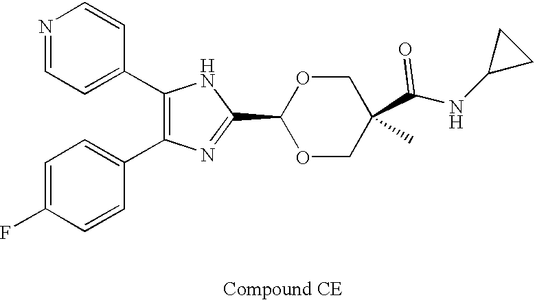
C1(C2=CC=NC=C2)=C(C2=CC=C(F)C=C2)N=C(C2OCC(C(=O)NC3CC3)(C)CO2)N1
